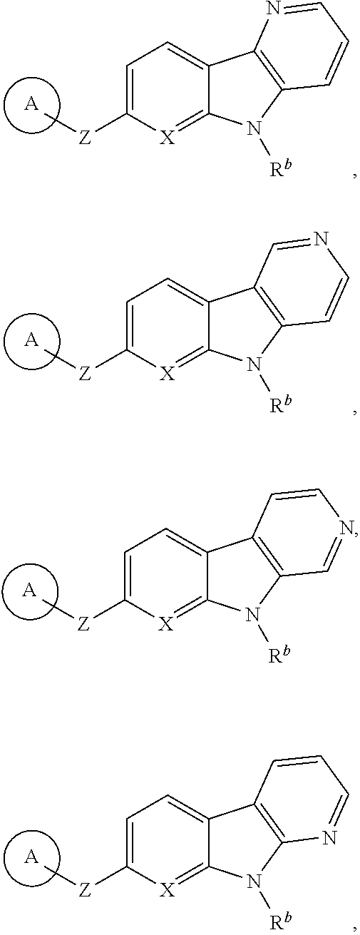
[A].C1=C([Z]C)[X]=C2C(=C1)C1=C(N2[Rb])C=CC=N1.[A].C1=C([Z]C)[X]=C2C(=C1)C1=C(N2[Rb])C=CN=C1.[A].C1=C([Z]C)[X]=C2C(=C1)C1=C(N2[Rb])C=NC=C1.[A].C1=C([Z]C)[X]=C2C(=C1)C1=C(N2[Rb])N=CC=C1
